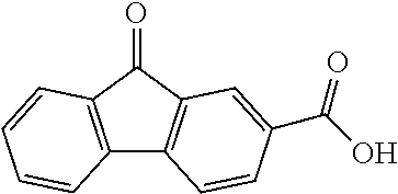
C12=C(C(=O)C3=C1C=CC(C(O)=O)=C3)C=CC=C2
